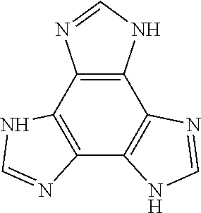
C12=C(C3=C(C4=C1N=CN4)N=CN3)N=CN2
